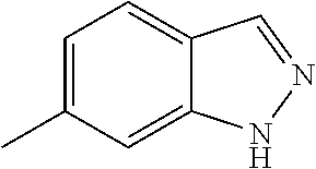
C1=C(C)C=C2C(=C1)C=N[N H]2
